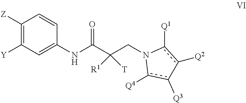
C1([Z])=C([Y])C=C(NC(C(CN2c([Q4])c([Q3])-c([Q2])c2[Q1])([T])[R1])=O)C=C1
